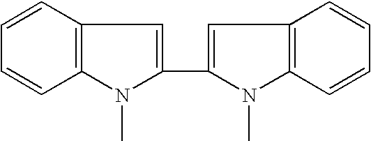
C12=C(C=CC=C1)C=C(C1=CC3=C(C=CC=C3)N1C)N2C
